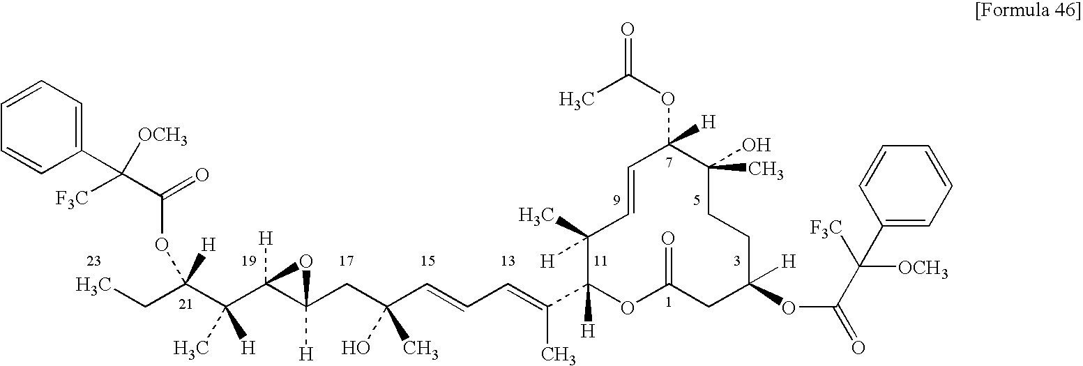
CCC(C(C1([H])C(CC(C=CC=C(C2([H])OC(=O)CC([H])(OC(=O)C([OCH3])(C3=CC=CC=C3)[F3C])CCC(C)(O)C(OC(C)=O)([H])C=CC2([H])C)C)(O)C)([H])O1)([H])C)(OC(=O)C([F3C])(C1=CC=CC=C1)[OCH3])[H]
